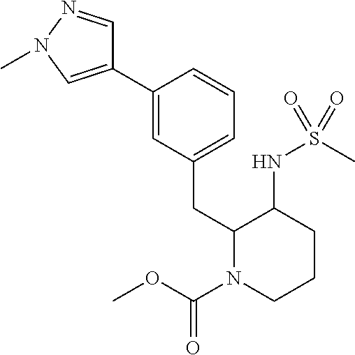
C1(C2=CC(CC3N(C(=O)OC)CCCC3NS(C)(=O)=O)=CC=C2)=CN(C)N=C1
